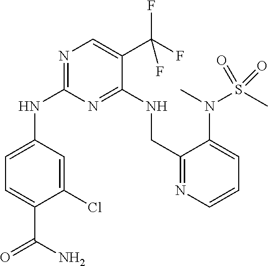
C1=C(NC2=NC=C(C(F)(F)F)C(NCC3=NC=CC=C3N(C)S(C)(=O)=O)=N2)C=C(Cl)C(C(=O)N)=C1
